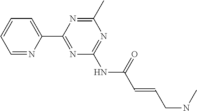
C1=NC(C2=NC(NC(C=CCNC)=O)=NC(C)=N2)=CC=C1
